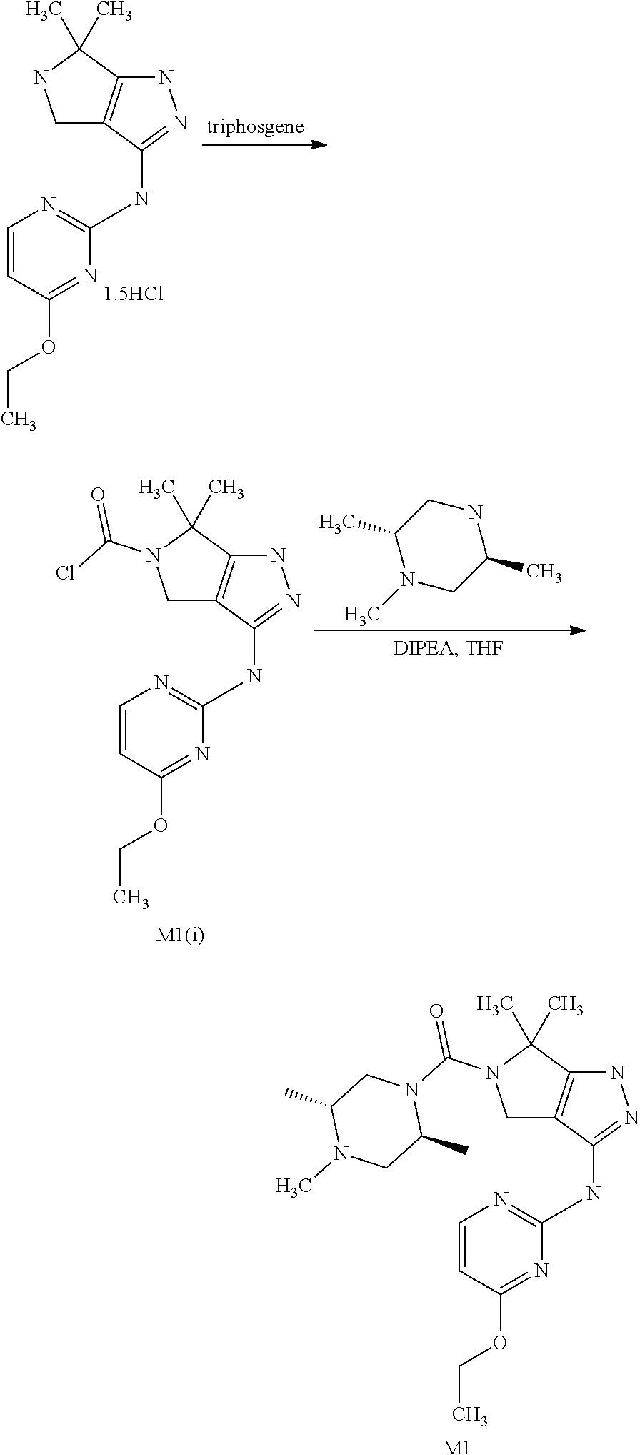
C1C2=C(C(C)(C)N1)NN=C2NC1=NC=CC(OCC)=N1.C1C2=C(C(C)(C)N1C(Cl)=O)NN=C2NC1=NC=CC(OCC)=N1.C1(C)N(C)CC(C)NC1.C1C2=C(C(C)(C)N1C(N1CC(C)N(C)CC1C)=O)NN=C2NC1=NC=CC(OCC)=N1.[M1]
